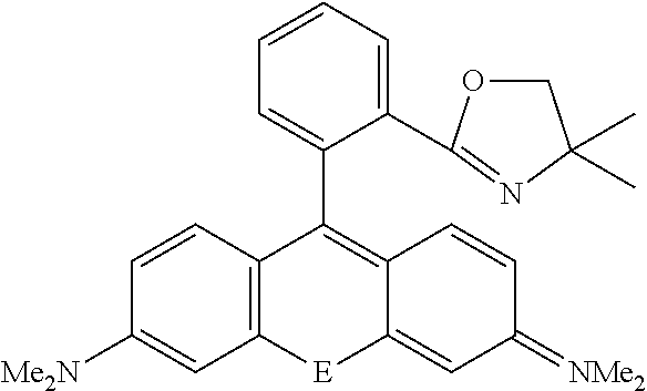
C1([Me2N])=CC2=C(C=C1)C(C1=CC=CC=C1C1=NC(C)(C)CO1)=C1C(=CC(=[NMe2])C=C1)[E]2
